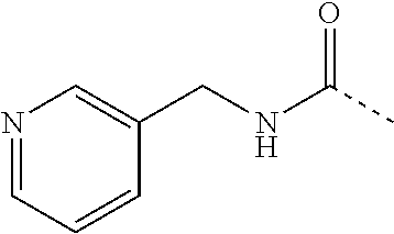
N1=CC=CC(CNC(C)=O)=C1
